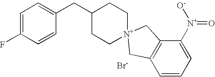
C1=C(F)C=CC(CC2CC[N+]3(CC2)CC2=C(C=CC=C2[N+]([O-])=O)C3)=C1.[Br-]
